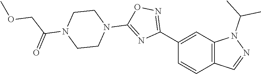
C(N1CCN(C2=NC(C3=CC4=C(C=C3)C=NN4C(C)C)=NO2)CC1)(COC)=O
